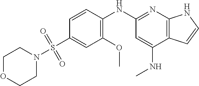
C1(S(=O)(=O)N2CCOCC2)=CC(OC)=C(NC2=NC3=C(C(NC)=C2)C=CN3)C=C1
